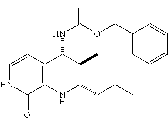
C1=CC2=C(C(=O)N1)NC(CCC)C(C)C2NC(=O)OCC1=CC=CC=C1
